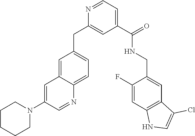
C1(C(=O)NCC2=CC3=C(C=C2F)NC=C3Cl)=CC=NC(CC2=CC=C3C(=C2)C=C(N2CCCCC2)C=N3)=C1
